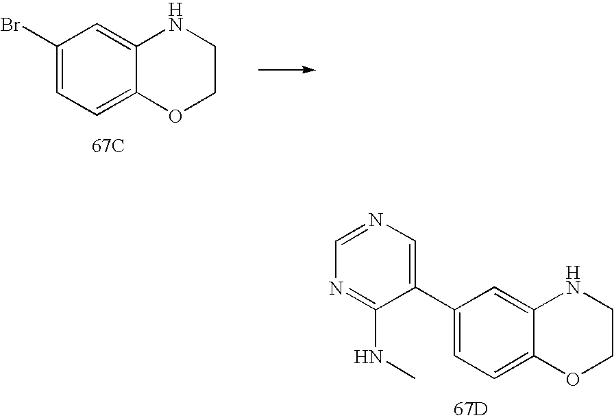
C1=C(Br)C=C2C(=C1)OCCN2.[67C].C1=C(C2=CN=CN=C2NC)C=C2C(=C1)OCCN2.[67D]
